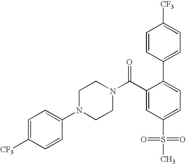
C1([CF3])=CC=C(N2CCN(C(C3=CC(S(=O)(=O)C)=CC=C3C3=CC=C([CF3])C=C3)=O)CC2)C=C1
